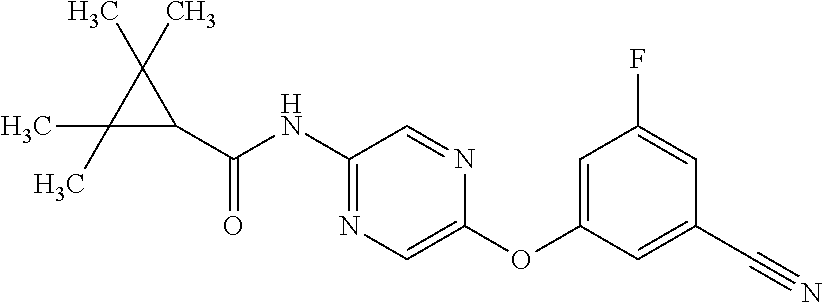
C1(C(=O)NC2=NC=C(OC3=CC(F)=CC(C#N)=C3)N=C2)C(C)(C)C1(C)C
